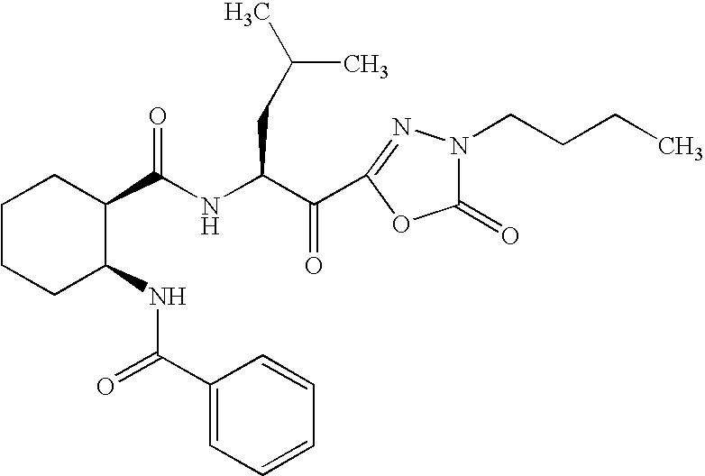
N(C(C(C1=NN(CCCC)C(=O)O1)=O)CC(C)C)C(=O)C1CCCCC1NC(=O)C1=CC=CC=C1
